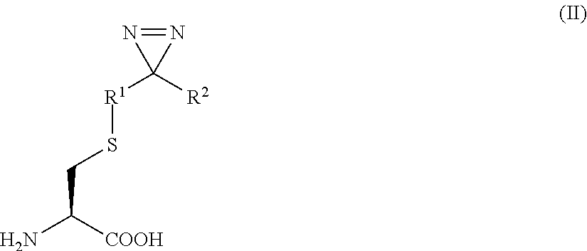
N1=NC1([R1]SCC(N)[COOH])[R2]
